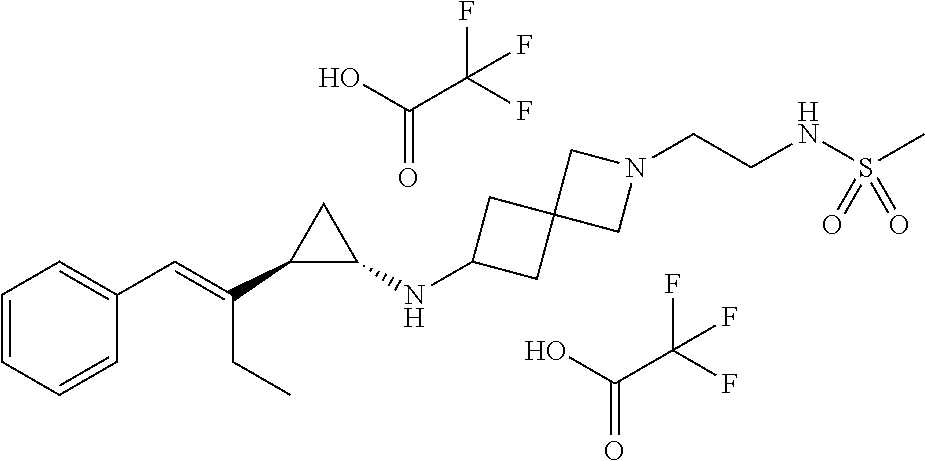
C1=CC=CC(C=C(C2C(NC3CC4(C3)CN(CCNS(C)(=O)=O)C4)C2)CC)=C1.C(=O)(O)C(F)(F)F.C(=O)(O)C(F)(F)F
